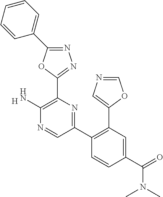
[H].C1(N)=C(C2=NN=C(C3=CC=CC=C3)O2)N=C(C2=C(C3=CN=CO3)C=C(C(N(C)C)=O)C=C2)C=N1
